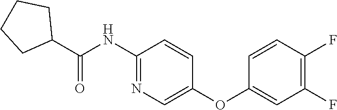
C1(NC(C2CCCC2)=O)=NC=C(OC2=CC(F)=C(F)C=C2)C=C1
